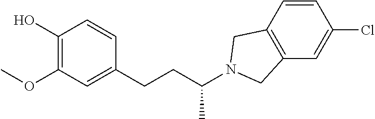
C1(O)=C(OC)C=C(CCC(N2CC3=C(C2)C=CC(Cl)=C3)C)C=C1
